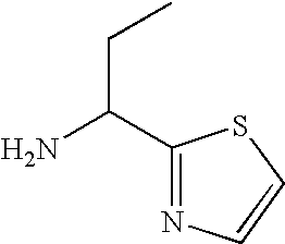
NC(C1=NC=CS1)CC
